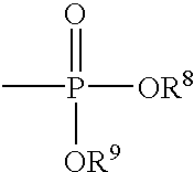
CP(=O)([OR9])[OR8]
